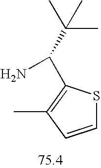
C1=CC(C)=C(C(C(C)(C)C)N)S1
